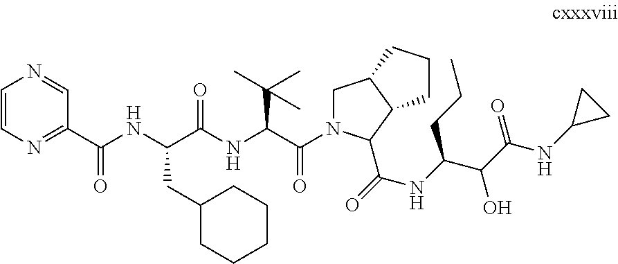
C1(C(NC(C(NC(C(=O)N2CC3C(C2C(=O)NC(C(C(NC2CC2)=O)O)CCC)CCC3)C(C)(C)C)=O)CC2CCCCC2)=O)=NC=CN=C1
